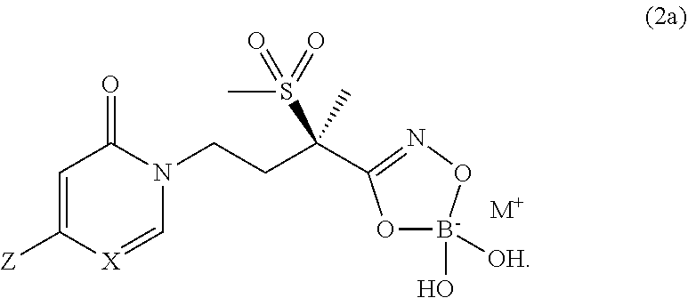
C1=C([Z])[X]=CN(CCC(C)(S(C)(=O)=O)C2=NO[B-](O)([OH])O2)C1=O.[M+]
